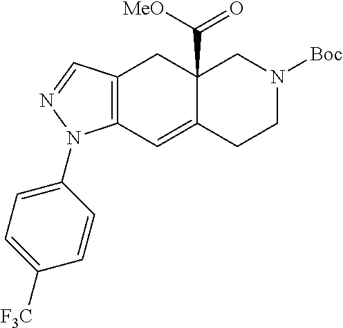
C12=C(C=C3C(C([MeO])=O)(C1)CN([Boc])CC3)N(C1=CC=C([F3C])C=C1)N=C2
